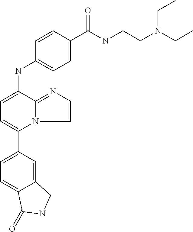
C12=CC(C3=CC=C(NC4=CC=C(C(NCCN(CC)CC)=O)C=C4)C4=NC=CN34)=CC=C1C(=O)NC2
